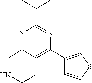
C1NCCC2=C(C3=CSC=C3)N=C(C(C)C)N=C12
